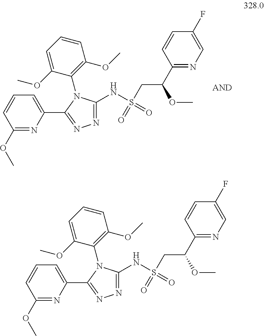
C1(OC)=NC(C2=NN=C(NS(=O)(CC(OC)C3=NC=C(F)C=C3)=O)N2C2=C(OC)C=CC=C2OC)=CC=C1.C1(OC)=NC(C2=NN=C(NS(=O)(CC(OC)C3=NC=C(F)C=C3)=O)N2C2=C(OC)C=CC=C2OC)=CC=C1
